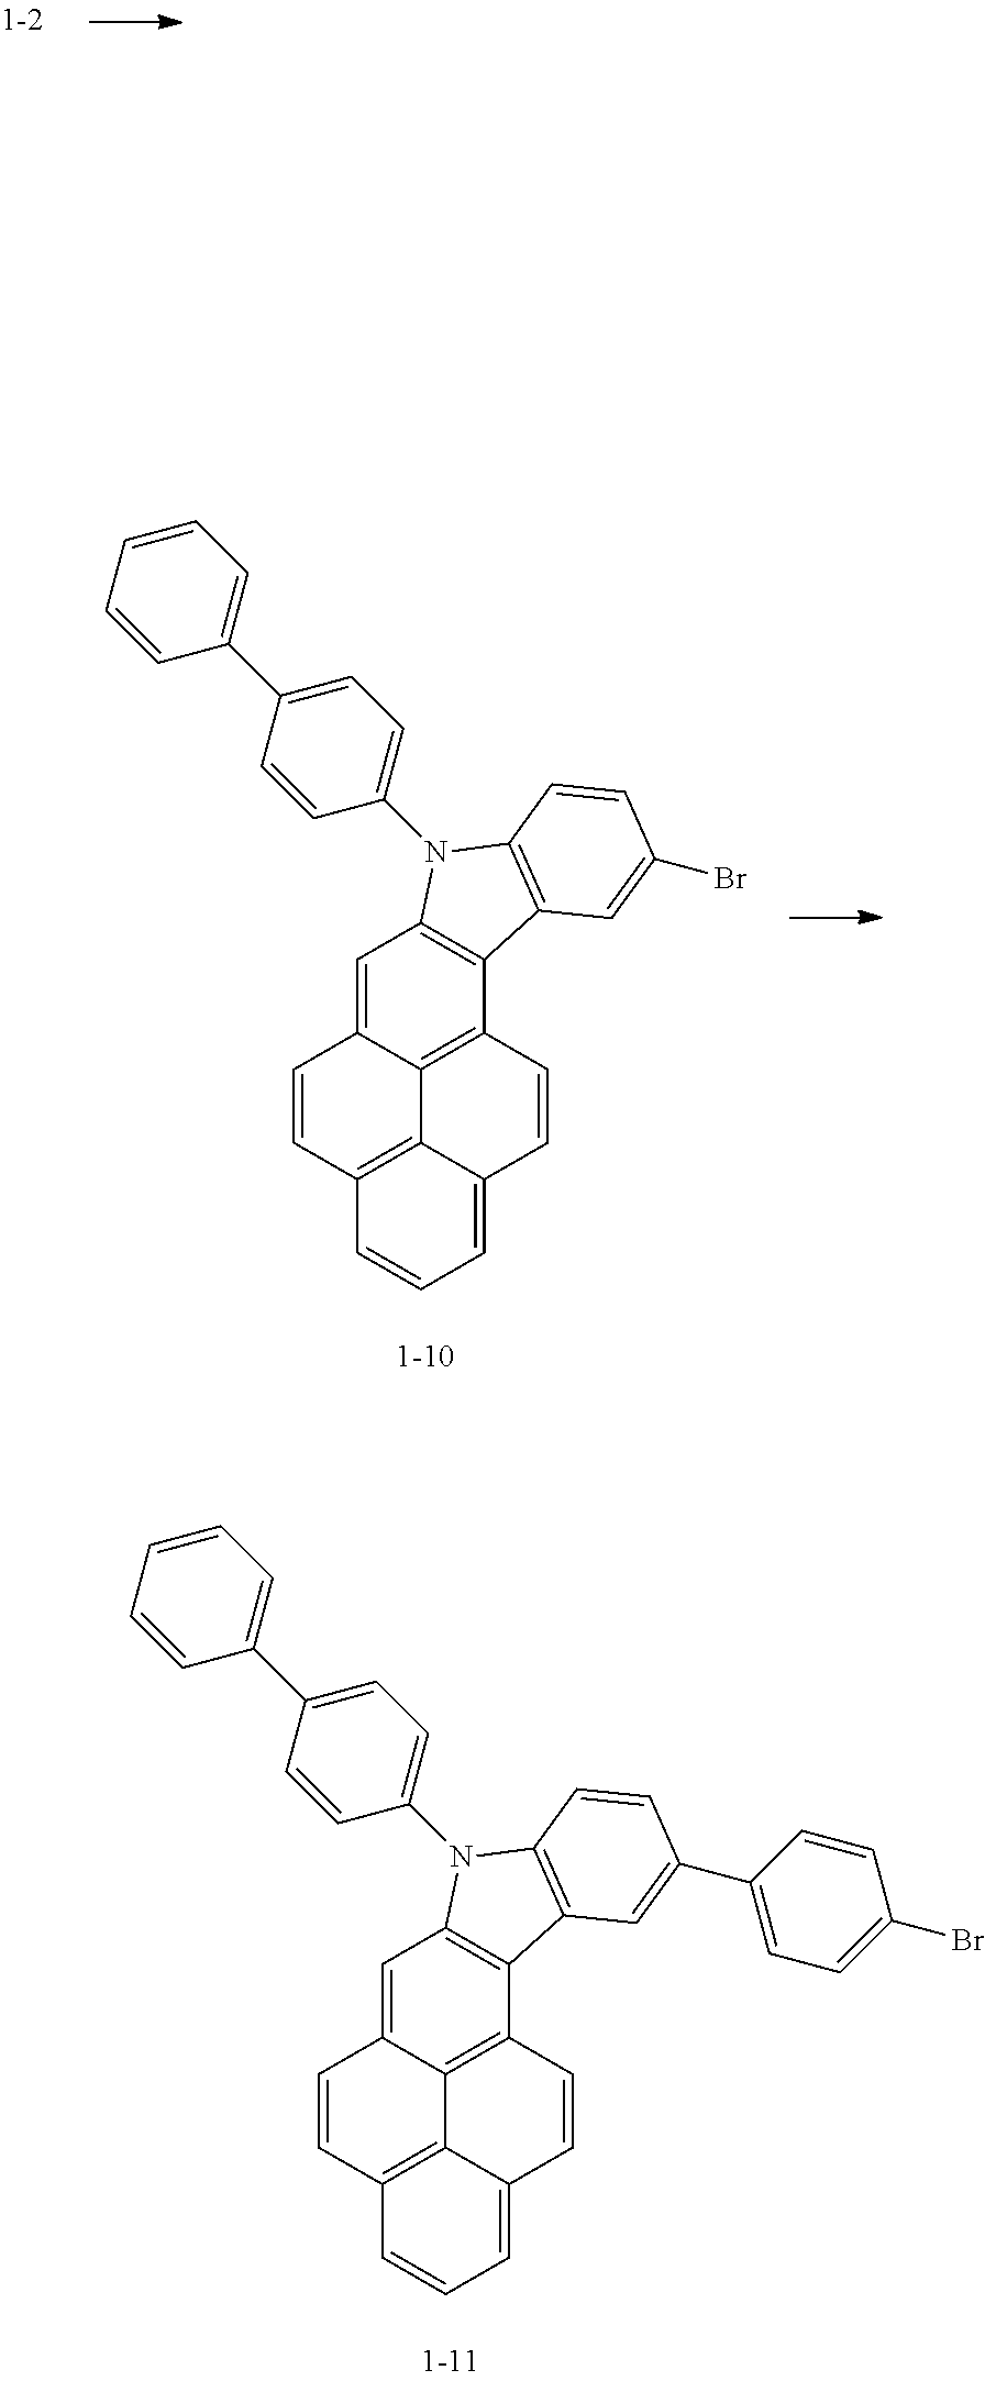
C1=CC2=C3C4=C(C=CC3=CC=C2)C2=C(C=C14)N(C1=CC=C(C3=CC=CC=C3)C=C1)C1=C2C=C(C2=CC=C(Br)C=C2)C=C1.C1=CC2=C3C4=C(C=CC3=CC=C2)C2=C(C=C14)N(C1=CC=C(C3=CC=CC=C3)C=C1)C1=C2C=C(Br)C=C1
